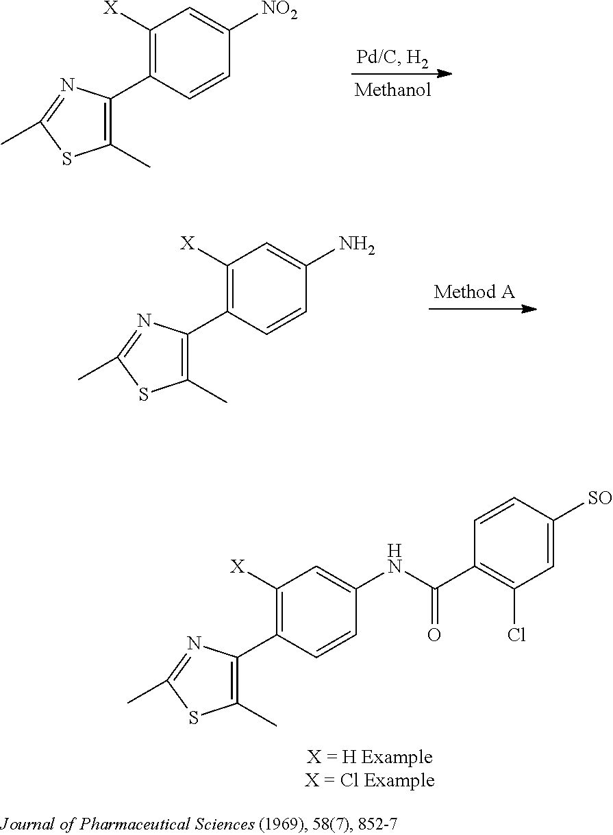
C1([X])=C(C2=C(C)SC(C)=N2)C=CC(NC(C2=C(Cl)C=C([SO])C=C2)=O)=C1.C1([X])=C(C2=C(C)SC(C)=N2)C=CC([NO2])=C1.C1([X])=C(C2=C(C)SC(C)=N2)C=CC(N)=C1
